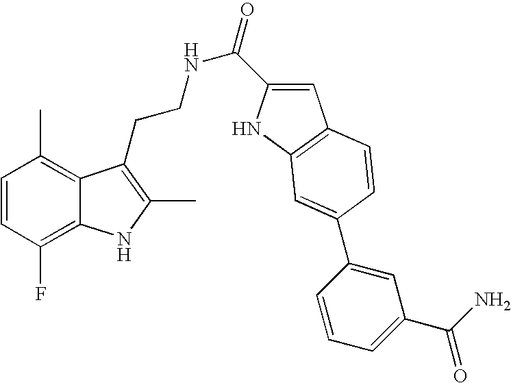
C1=CC(F)=C2C(=C1C)C(CCNC(=O)C1=CC3=C(N1)C=C(C1=CC(C(N)=O)=CC=C1)C=C3)=C(C)N2
